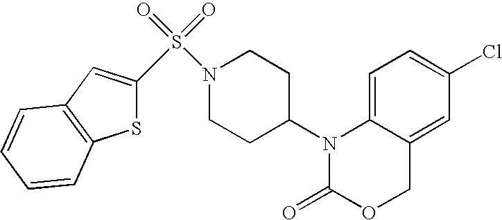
C1=C2C(=CC(Cl)=C1)COC(=O)N2C1CCN(S(=O)(=O)C2=CC3=C(S2)C=CC=C3)CC1
